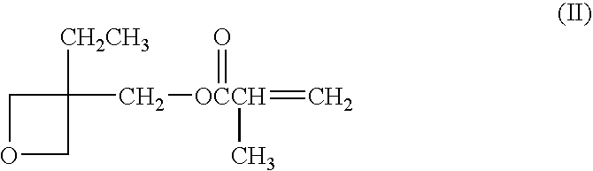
C1OCC1([CH2CH3])C[OCCH](=C)(=O)C
